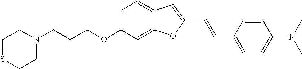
C1=C(OCCCN2CCSCC2)C=C2C(=C1)C=C(C=CC1=CC=C(N(C)C)C=C1)O2
